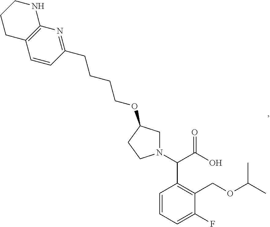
C1=CC=C(F)C(COC(C)C)=C1C(N1CC(OCCCCC2=NC3=C(C=C2)CCCN3)CC1)C(O)=O
